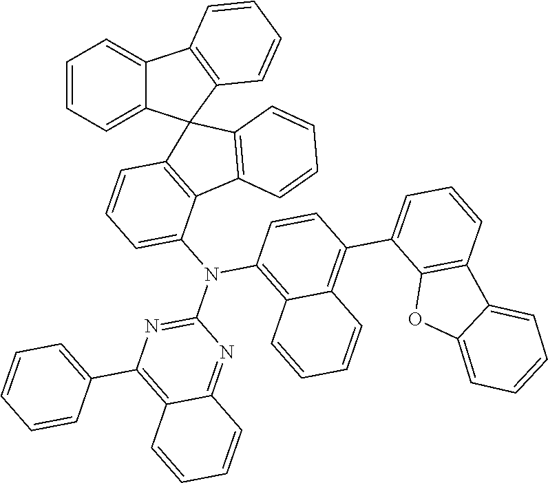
C1=CC=C2C(=C1)C1=C(C23C2=C(C4=C3C=CC=C4)C(N(C3=C4C(=C(C5=CC=CC6=C5OC5=CC=CC=C65)C=C3)C=CC=C4)C3=NC(C4=CC=CC=C4)=C4C(=N3)C=CC=C4)=CC=C2)C=CC=C1
